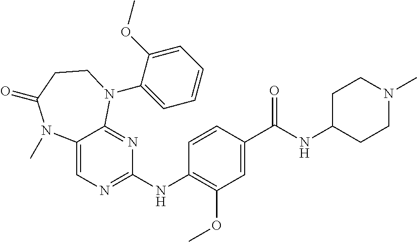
C1(NC2=NC=C3C(=N2)N(C2=CC=CC=C2OC)CCC(=O)N3C)=C(OC)C=C(C(NC2CCN(C)CC2)=O)C=C1
